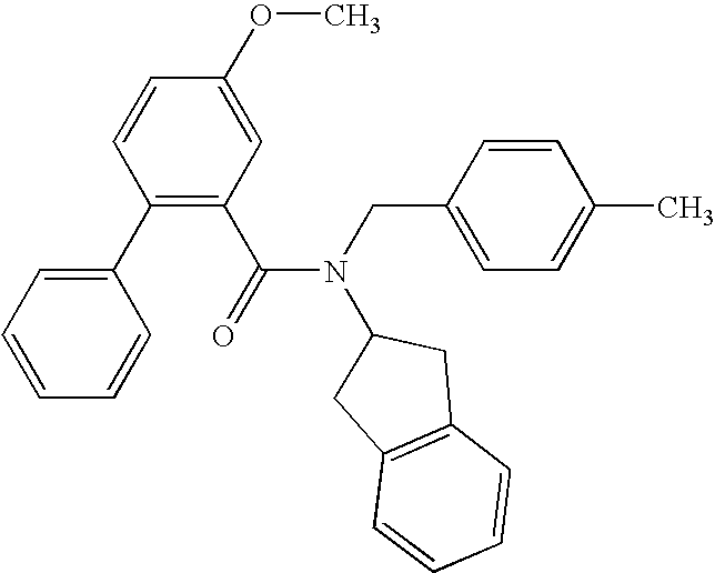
C1(C2=CC=CC=C2)=C(C(N(CC2=CC=C(C)C=C2)C2CC3=C(C2)C=CC=C3)=O)C=C(OC)C=C1
